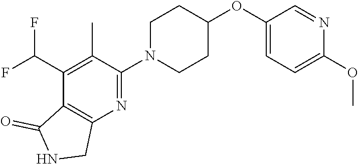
C1(C(F)F)=C(C)C(N2CCC(OC3=CC=C(OC)N=C3)CC2)=NC2=C1C(=O)NC2
